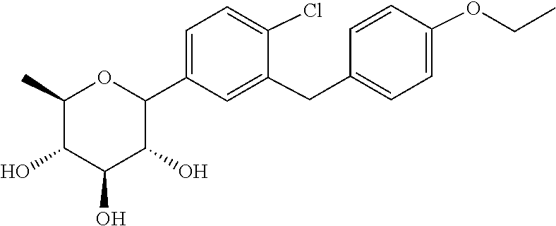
C1=C(Cl)C(CC2=CC=C(OCC)C=C2)=CC(C2OC(C)C(O)C(O)C2O)=C1
